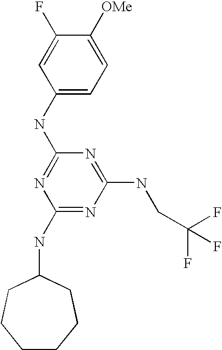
C1(NC2=NC(NC3CCCCCC3)=NC(NCC(F)(F)F)=N2)=CC=C([OMe])C(F)=C1
